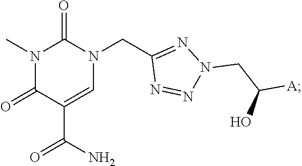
N1(C)C(=O)C(C(N)=O)=CN(CC2=NN(CC([A])O)N=N2)C1=O
